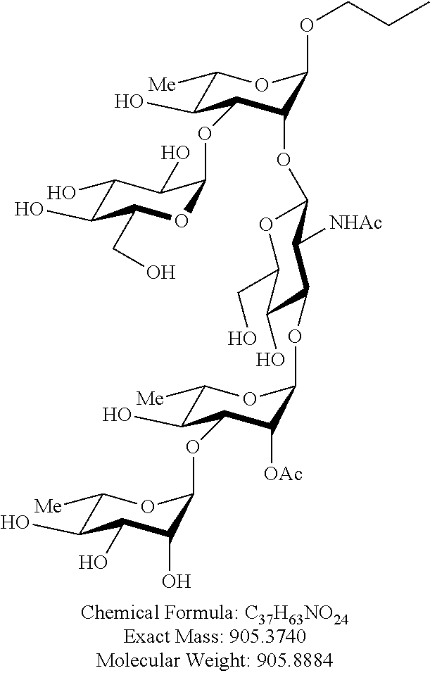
C1([Me])C(O)C(OC2OC(CO)C(O)C(O)C2O)C(OC2OC(CO)C(O)C(OC3C([OAc])C(OC4C(O)C(O)C(O)C([Me])O4)C(O)C([Me])O3)C2[NHAc])C(OCCC)O1
